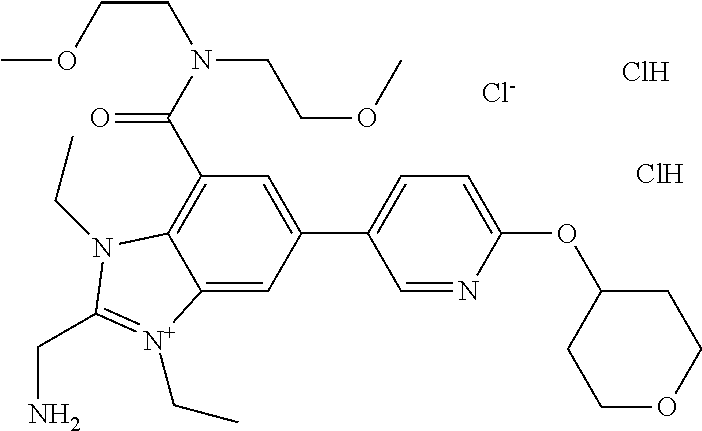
C1(C2=CC=C(OC3CCOCC3)N=C2)=CC(C(N(CCOC)CCOC)=O)=C2C(=C1)[N+](CC)=C(CN)N2CC.[Cl-].Cl.Cl
